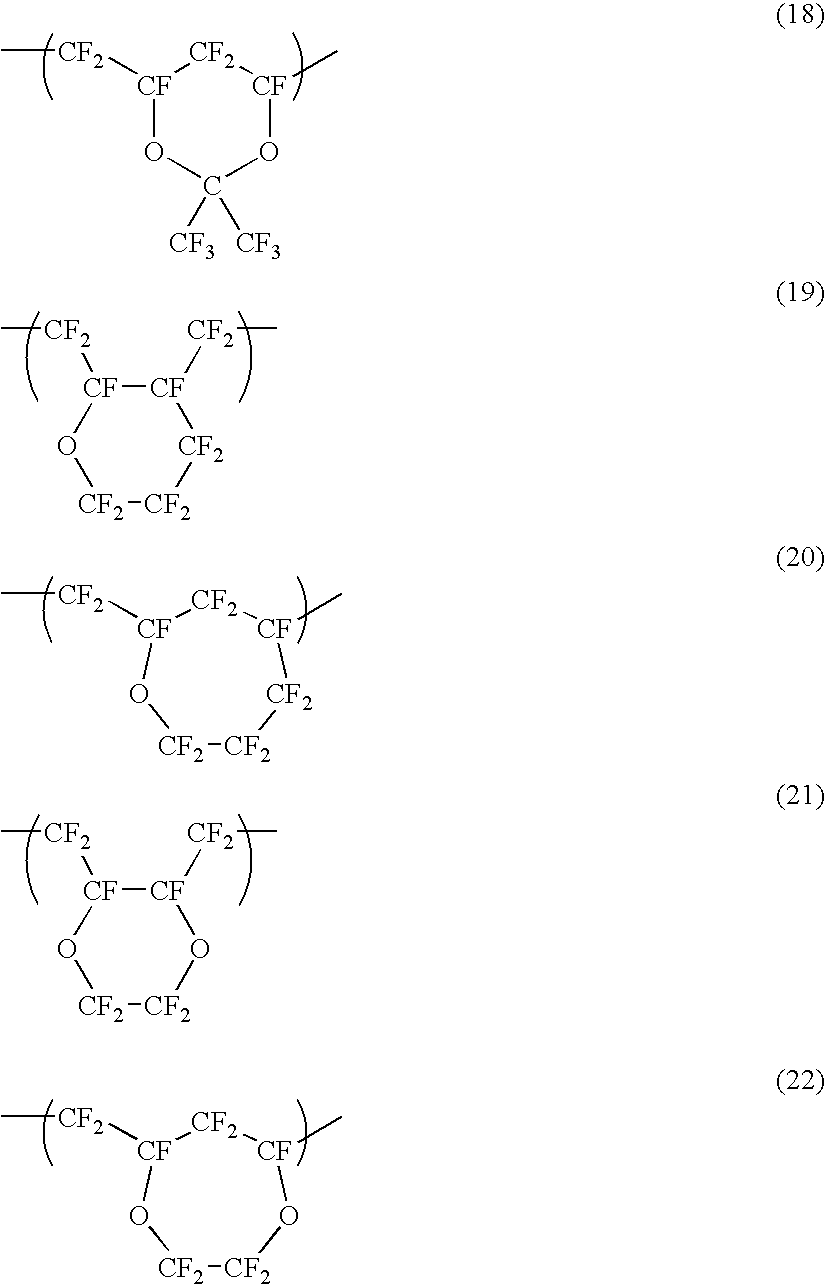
[CF]1([CF2]C)OC([CF3])([CF3])O[CF](C)[CF2]1.[CF2]1[CF2][CF2][CF]([CF2]C)[CF]([CF2]C)O1.[CF2]1[CF2][CF2][CF](C)[CF2][CF]([CF2]C)O1.[CF2]1[CF2]O[CF]([CF2]C)[CF]([CF2]C)O1.[CF2]1[CF2]O[CF](C)[CF2][CF]([CF2]C)O1
